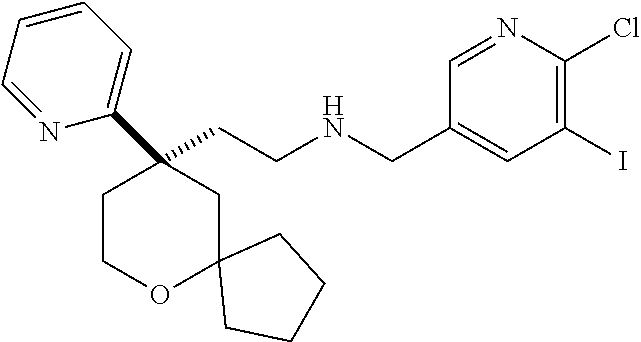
C(CNCC1=CC(I)=C(Cl)N=C1)C1(C2=CC=CC=N2)CCOC2(C1)CCCC2
